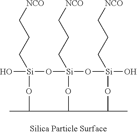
O[Si]1(CCC[NCO])O[Si]2(CCC[NCO])O[Si](O)(CCC[NCO])OC(C)CC(O2)CC(C)O1
